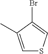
C1=C(C)C(Br)=CS1
